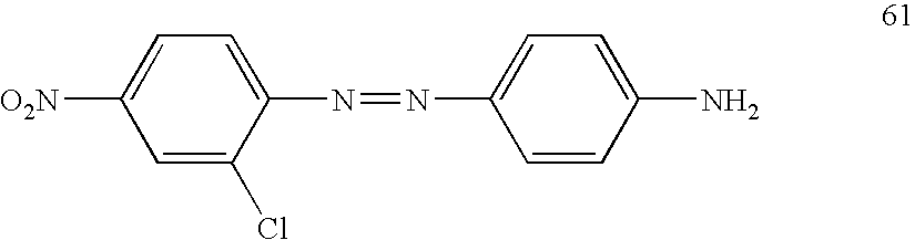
C1=C(Cl)C(N=NC2=CC=C(N)C=C2)=CC=C1[O2N]
